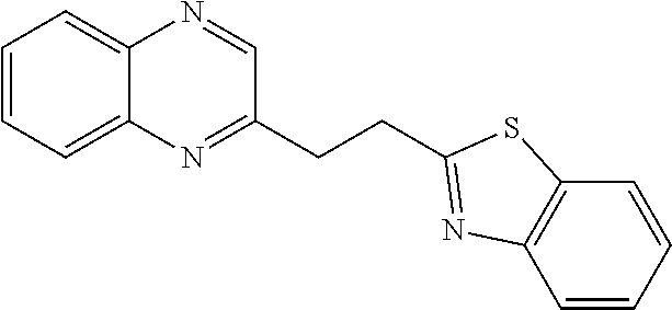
C1=CC=C2C(=C1)N=CC(CCC1=NC3=C(S1)C=CC=C3)=N2
